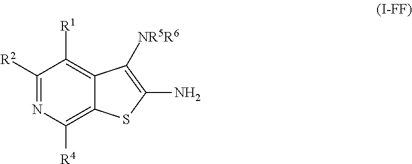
C1([R2])=NC([R4])=C2C(=C1[R1])C([NR5R6])=C(N)S2
